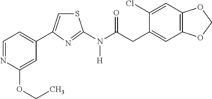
C1=NC(OCC)=CC(C2=CSC(N(C(CC3=CC4=C(C=C3Cl)OCO4)=O)[H])=N2)=C1
